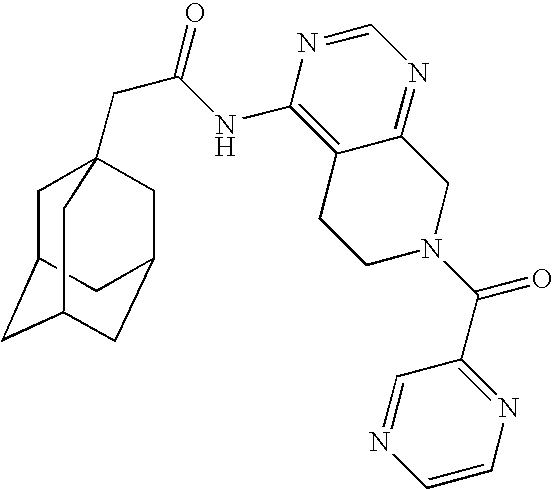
C1C2CC3CC(CC1(CC(=O)NC1=C4C(=NC=N1)CN(C(C1=NC=CN=C1)=O)CC4)C3)C2
